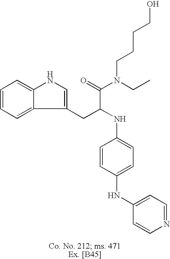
C1=CC=C2C(=C1)NC=C2CC(NC1=CC=C(NC2=CC=NC=C2)C=C1)C(=O)N(CC)CCCCO
